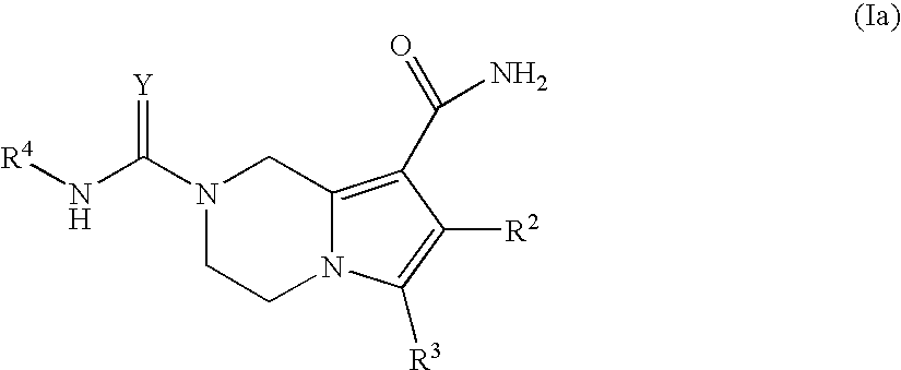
N1(C(N[R4])=[Y])CCN2C(=C(C(=O)N)C([R2])=C2[R3])C1
